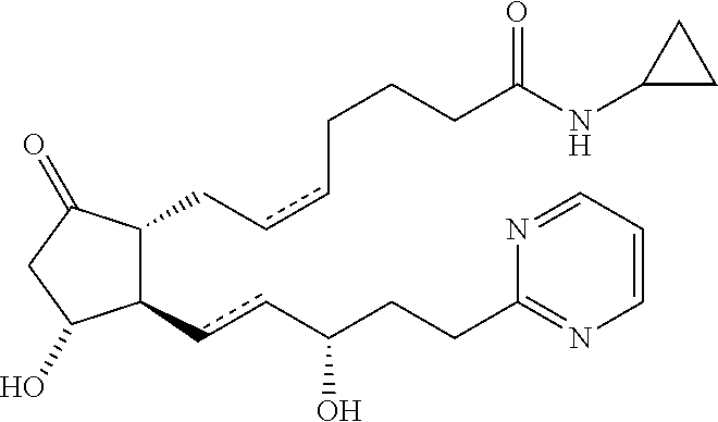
C1(ccC(CCC2=NC=CC=N2)O)C(CccCCCC(NC2CC2)=O)C(=O)CC1O
